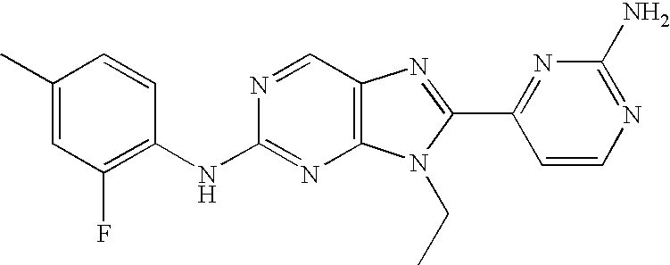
C1(C)=CC(F)=C(NC2=NC3=C(C=N2)N=C(C2=NC(N)=NC=C2)N3CC)C=C1
